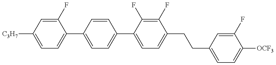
C1=C([C3H7])C=C(F)C(C2=CC=C(C3=CC=C(CCC4=CC=C([OCF3])C(F)=C4)C(F)=C3F)C=C2)=C1
